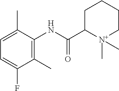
C1(C)=C(NC(C2CCCC[N+]2(C)C)=O)C(C)=CC=C1F
